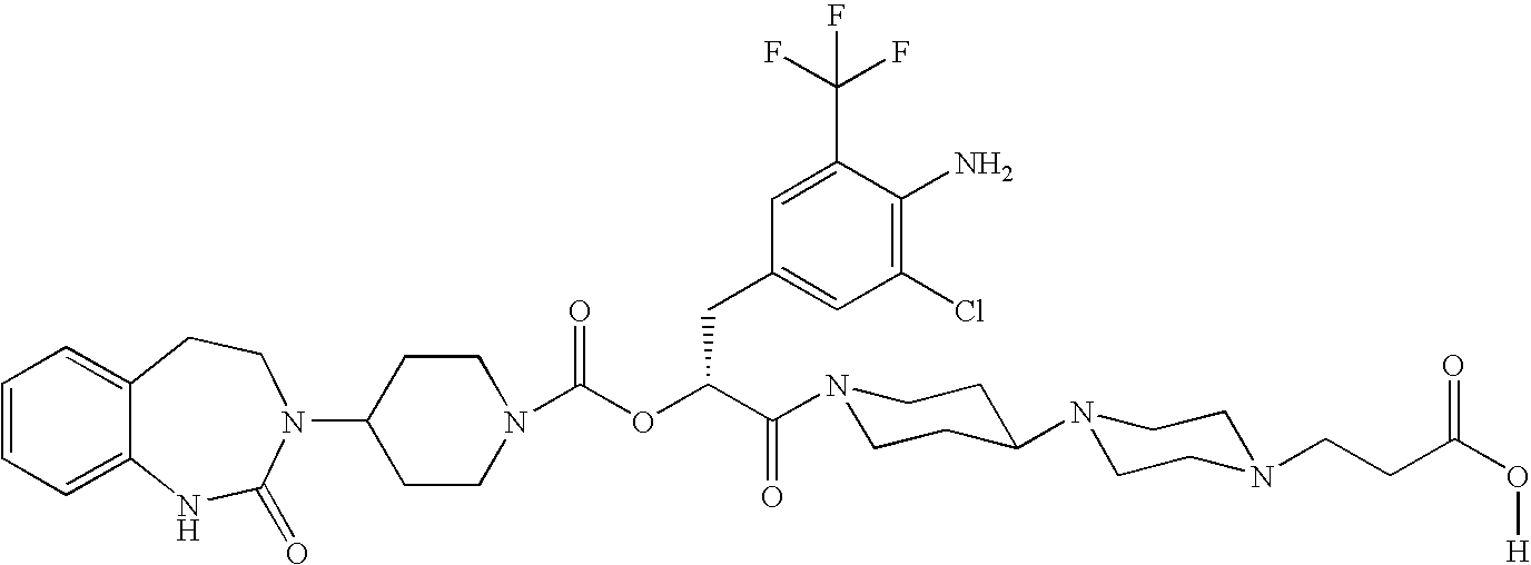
C1(N2C(=O)NC3=CC=CC=C3CC2)CCN(C(OC(C(=O)N2CCC(N3CCN(CCC(O[H])=O)CC3)CC2)CC2=CC(Cl)=C(N)C(C(F)(F)F)=C2)=O)CC1
